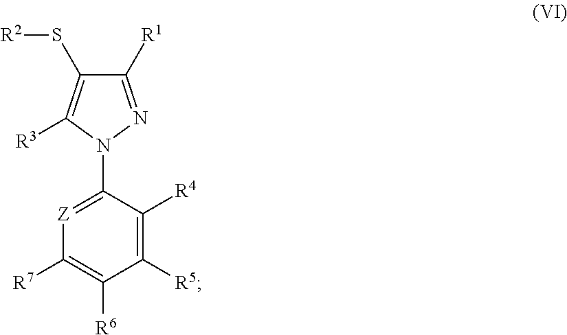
C1([R1])=NN(C2=[Z]C([R7])=C([R6])C([R5])=C2[R4])C([R3])=C1S[R2]
